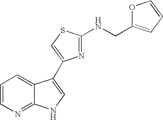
C1=CN=C2C(=C1)C(C1=CSC(NCC3=CC=CO3)=N1)=CN2
